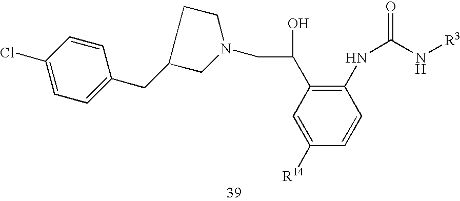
C1(Cl)=CC=C(CC2CN(CC(C3=C(NC(=O)N[R3])C=CC([R14])=C3)O)CC2)C=C1
